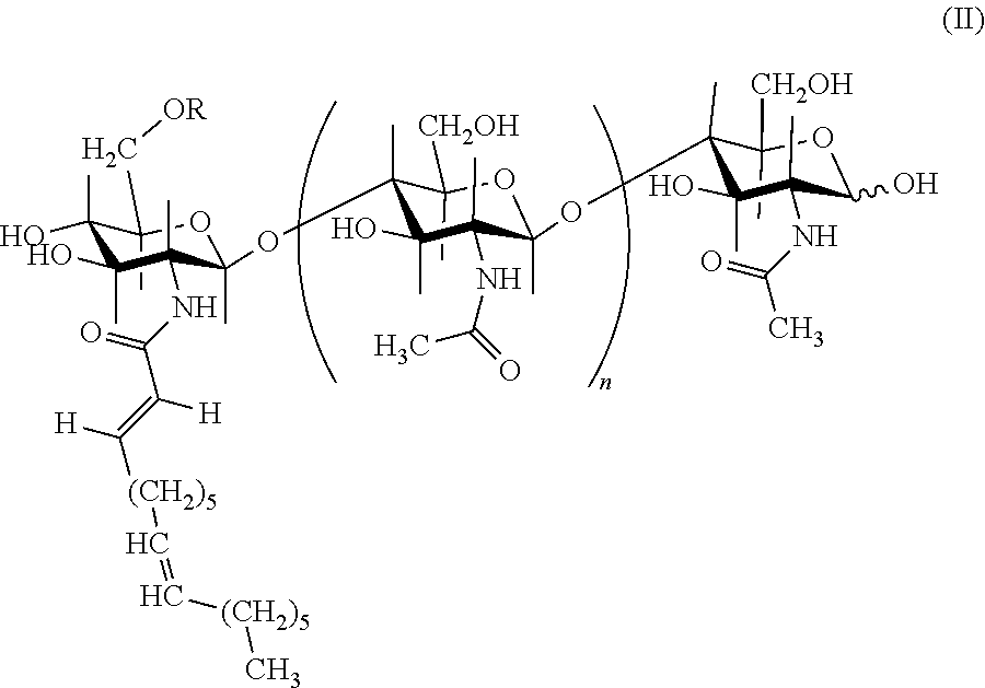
C1(C)(C[OR])C(O)(C)C(O)(C)C(C)(NC(=O)C([H])=C([(CH2)5]C=C[(CH2)5]C)[H])C(C)(OC2(C)C(C)([CH2OH])OC(C)(OC3(C)C(C)([CH2OH])OC(O)C(C)(NC(=O)C)C3(O)C)C(C)(NC(C)=O)C2(O)C)O1
